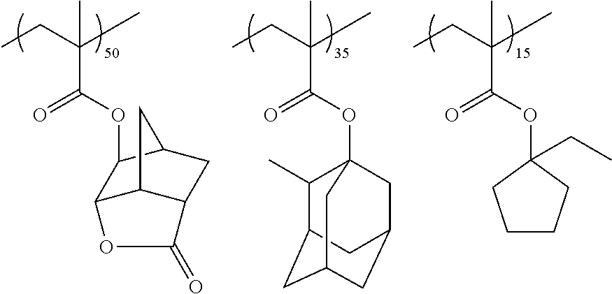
C(OC12C(C)C3CC(CC(C1)C3)C2)(=O)C(CC)(C)C.C(OC1(CC)CCCC1)(=O)C(CC)(C)C.C(=O)(C(CC)(C)C)OC1C2C3C(CC1C3)C(=O)O2
